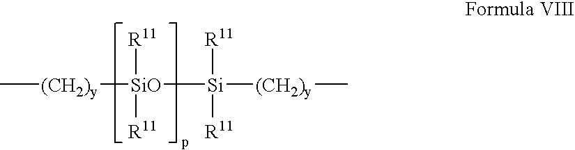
C[(CH2)y][SiO]([Si]([R11])([R11])[(CH2)y]C)([R11])[R11]
